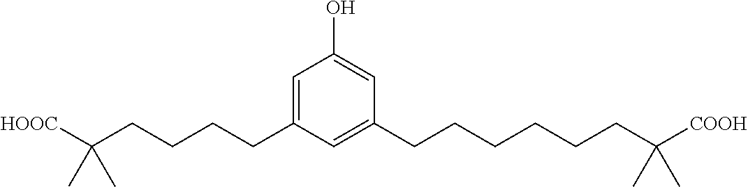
C1=C(CCCCC([HOOC])(C)C)C=C(CCCCCCC([COOH])(C)C)C=C1O
